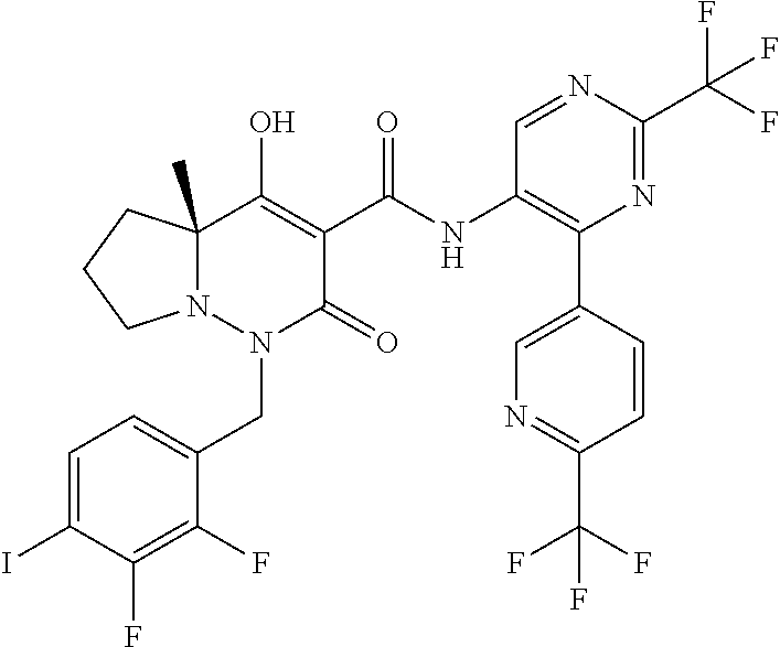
C1=C(I)C(F)=C(F)C(CN2C(=O)C(C(NC3=C(C4=CN=C(C(F)(F)F)C=C4)N=C(C(F)(F)F)N=C3)=O)=C(O)C3(C)N2CCC3)=C1
